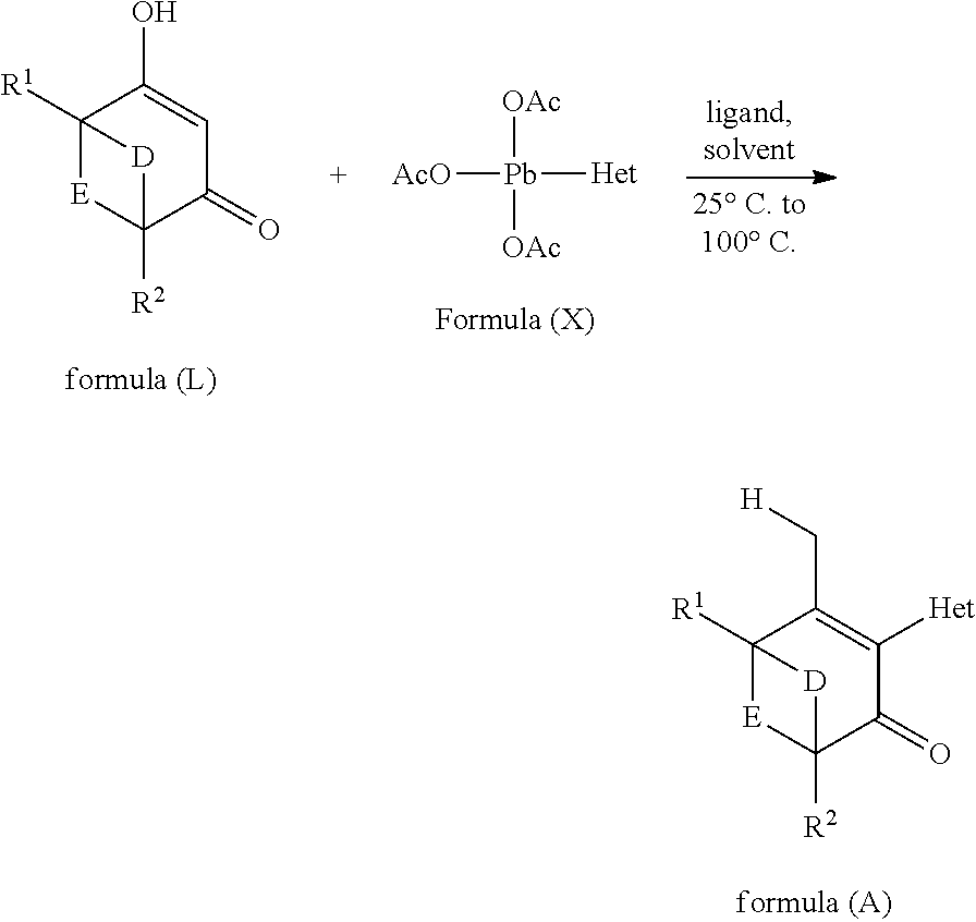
C12([R1])[E]C([R2])(C(=O)C=C1O)[D]2.[AcO][Pb]([Het])([OAc])[OAc].C12([R1])[E]C([R2])(C(=O)C([Het])=C1C[H])[D]2
